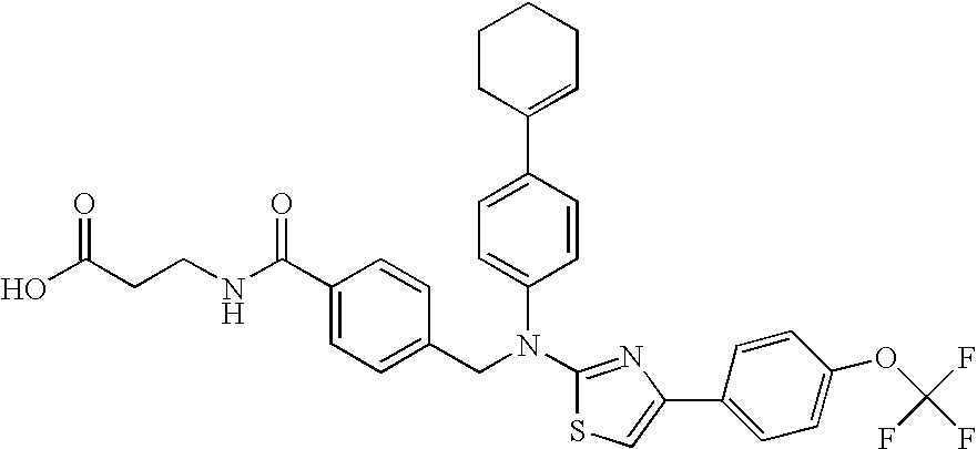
C1(C2=CC=C(N(C3=NC(C4=CC=C(OC(F)(F)F)C=C4)=CS3)CC3=CC=C(C(NCCC(O)=O)=O)C=C3)C=C2)=CCCCC1
